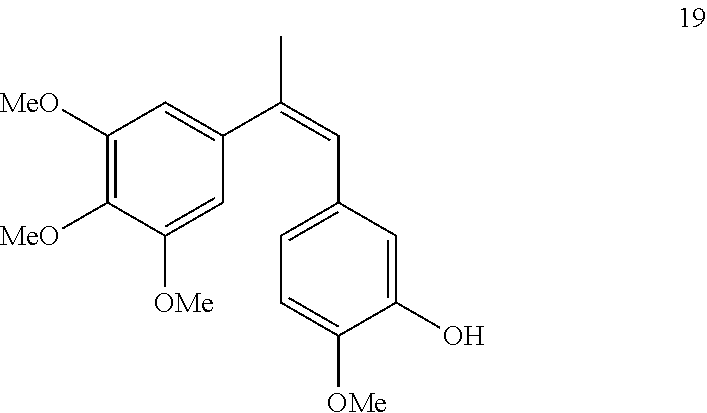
C1([MeO])=C([MeO])C([OMe])=CC(C(=CC2=CC=C([OMe])C(O)=C2)C)=C1
